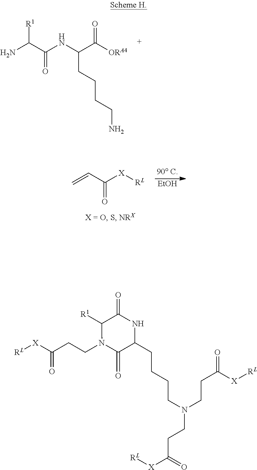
C=CC([X][RL])=O.[EtOH].NC(C(NC(C([ORA4])=O)CCCCN)=O)[R1].[RL][X]C(=O)CCN1C([R1])C(=O)NC(CCCCN(CCC([X][RL])=O)CCC([X][RL])=O)C1=O
